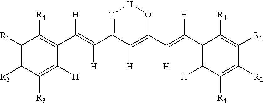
C1([R3])=C([H])C(C(=C(C2=O[H]OC(C(=C(C3=C([H])C([R4])=C([R2])C([R1])=C3[R4])[H])[H])=C2[H])[H])[H])=C([R4])C([R1])=C1[R2]
